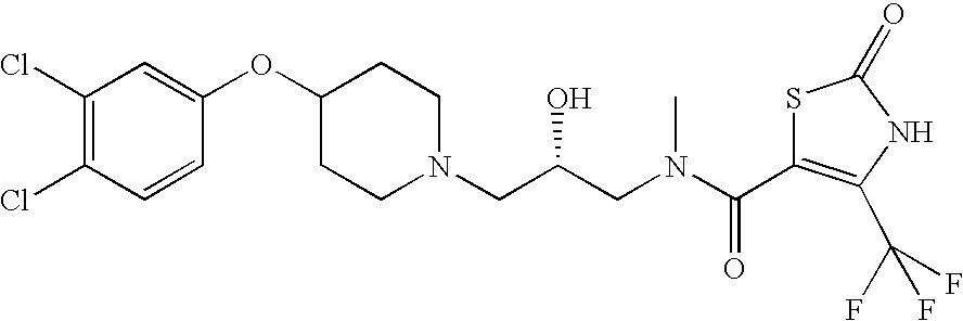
C1(Cl)=C(Cl)C=CC(OC2CCN(CC(CN(C(C3=C(C(F)(F)F)NC(=O)S3)=O)C)O)CC2)=C1
